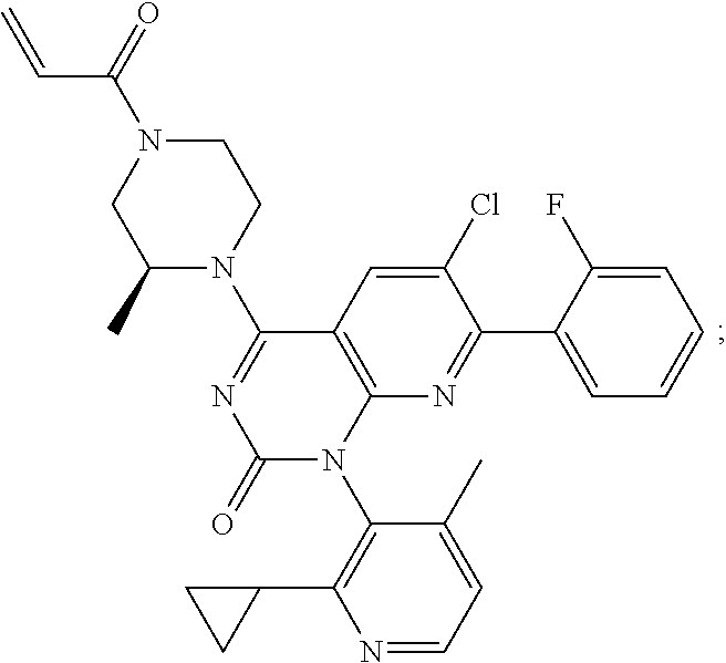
C1(Cl)=CC2=C(N=C1C1=CC=CC=C1F)N(C1=C(C3CC3)N=CC=C1C)C(=O)N=C2N1CCN(C(=O)C=C)CC1C
